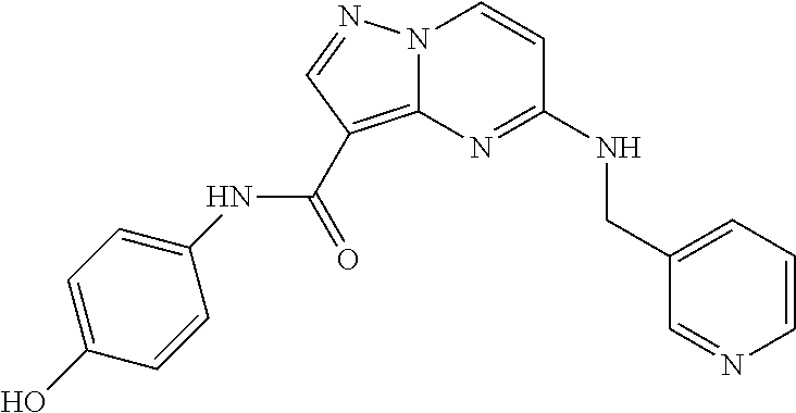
C1=CC=C(CNC2=NC3=C(C(NC4=CC=C(O)C=C4)=O)C=NN3C=C2)C=N1
